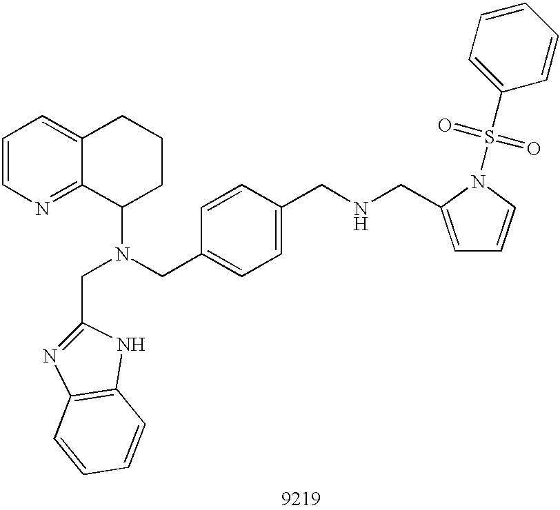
C1=CN=C2C(=C1)CCCC2N(CC1=CC=C(CNCC2=CC=CN2S(C2=CC=CC=C2)(=O)=O)C=C1)CC1=NC2=C(N1)C=CC=C2
